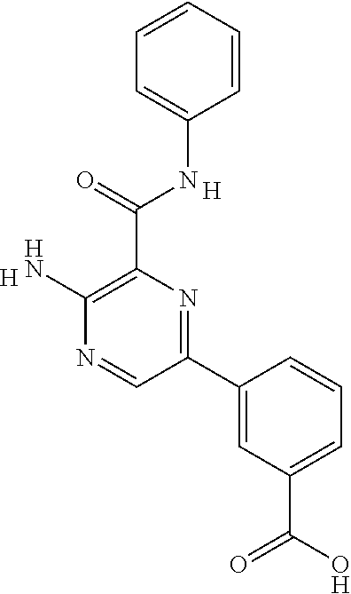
C1=CC=CC=C1NC(C1=C(N)N=CC(C2=CC(C(O)=O)=CC=C2)=N1)=O.[H].[H]
